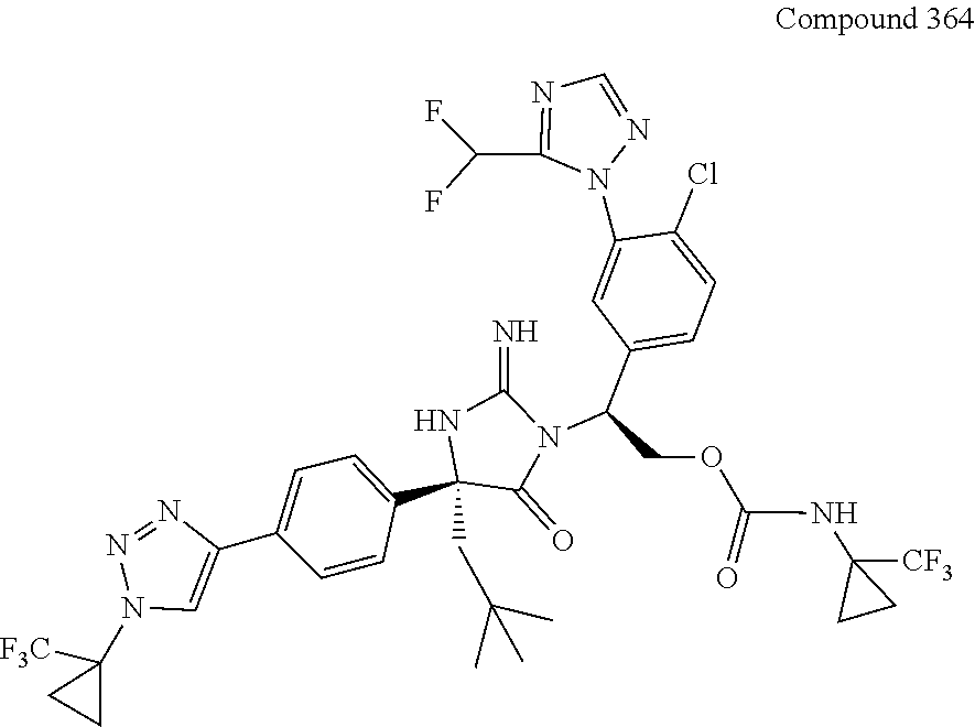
C1(N2N=NC(C3=CC=C(C4(CC(C)(C)C)NC(=N)N(C(C5=CC=C(Cl)C(N6N=CN=C6C(F)F)=C5)COC(NC5([CF3])CC5)=O)C4=O)C=C3)=C2)([F3C])CC1
